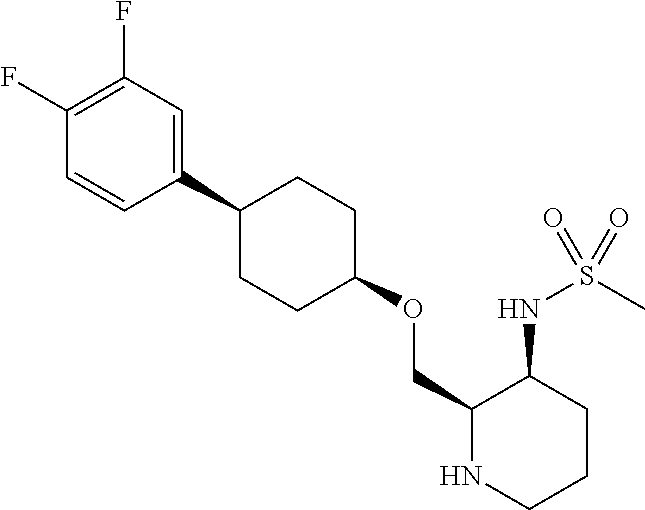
C1(OCC2C(NS(C)(=O)=O)CCCN2)CCC(C2=CC(F)=C(F)C=C2)CC1
